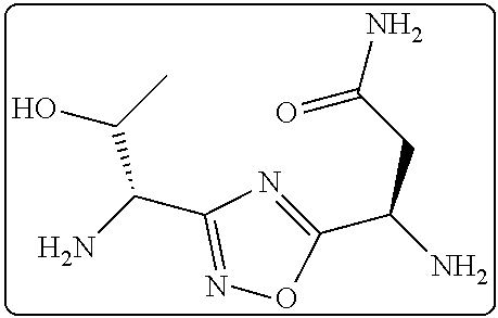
O=C(CC(C1=NC(C(N)C(O)C)=NO1)N)N
